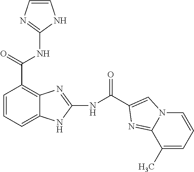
N(C(C1=C2C(=CC=C1)NC(NC(=O)C1=CN3C=CC=C(C)C3=N1)=N2)=O)C1=NC=CN1
